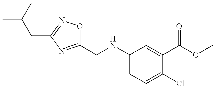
C1(CNC2=CC=C(Cl)C(C(OC)=O)=C2)=NC(CC(C)C)=NO1
